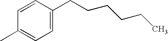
C1(C)=CC=C(CCCCCC)C=C1
